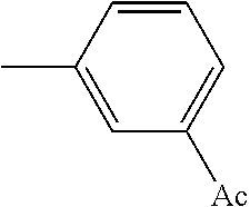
C1=CC(C)=CC([Ac])=C1
